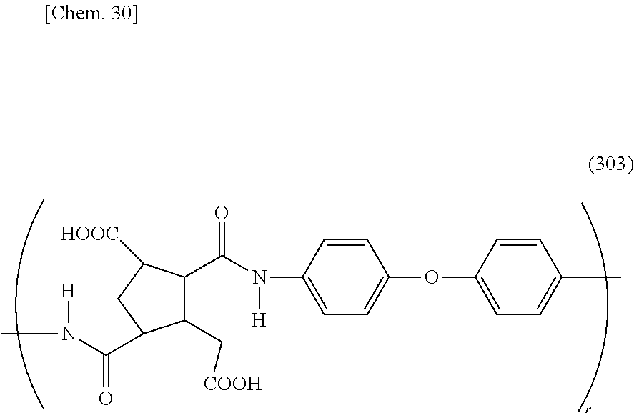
C1(C[COOH])C(C(N([H])C2=CC=C(OC3=CC=C(C)C=C3)C=C2)=O)C([HOOC])CC1C(=O)N(C)[H]
